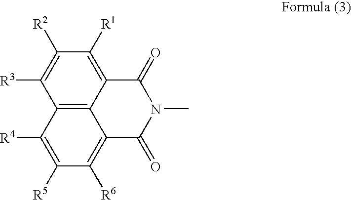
C1([R3])=C([R2])C([R1])=C2C3=C1C([R4])=C([R5])C([R6])=C3C(=O)N(C)C2=O
